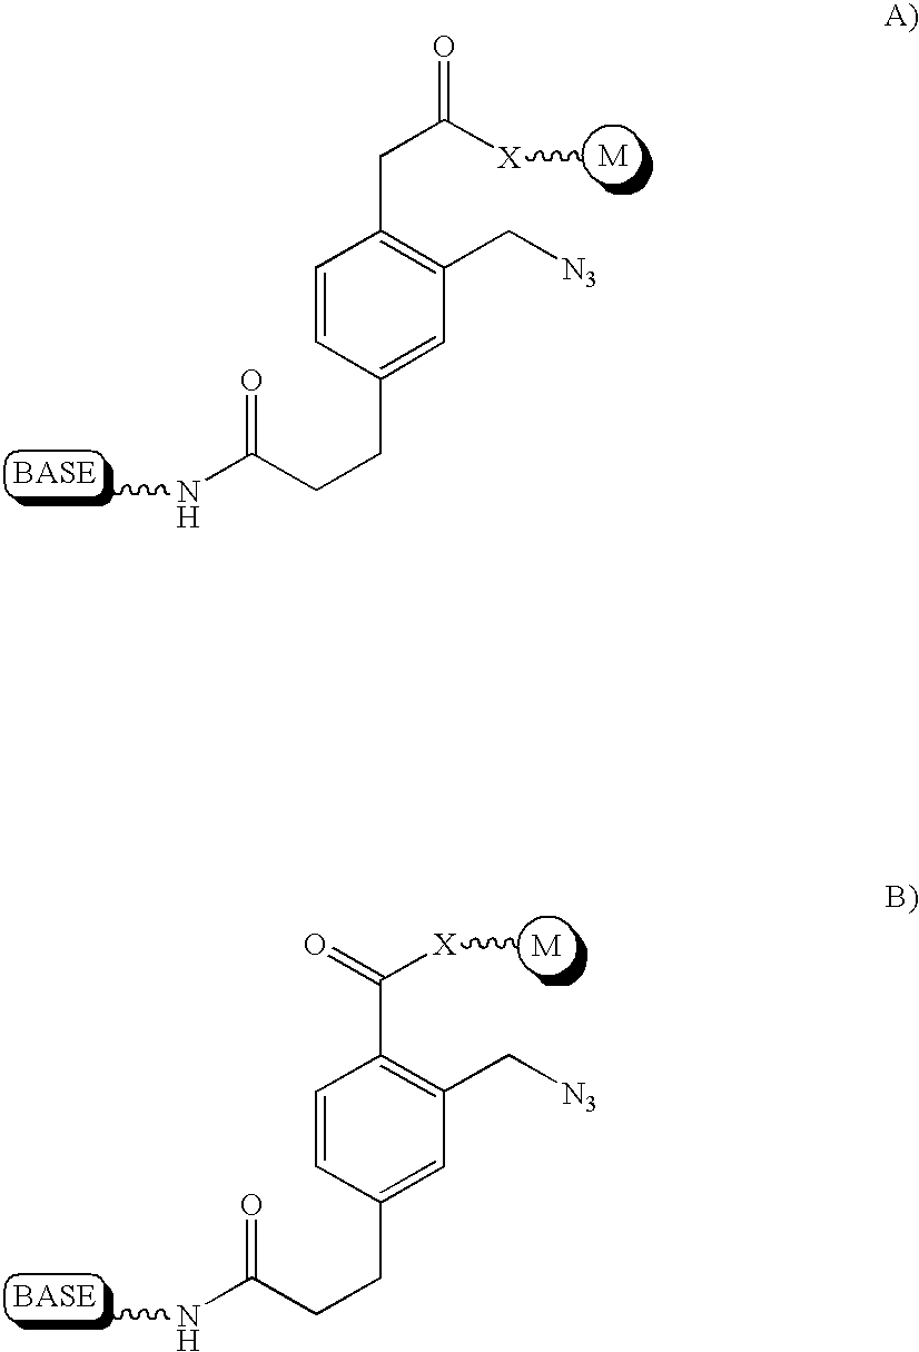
CNC(CCC1=CC(C[N3])=C(CC(=O)[X]C)C=C1)=O.CNC(CCC1=CC(C[N3])=C(C(=O)[X]C)C=C1)=O
